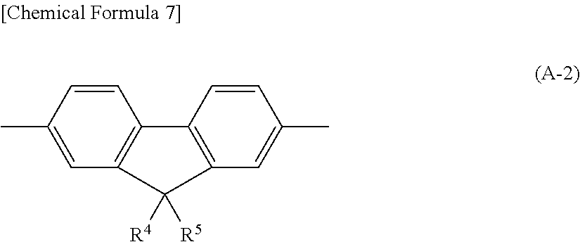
C1=CC(C)=CC2=C1C1=C(C=C(C)C=C1)C2([R4])[R5]
